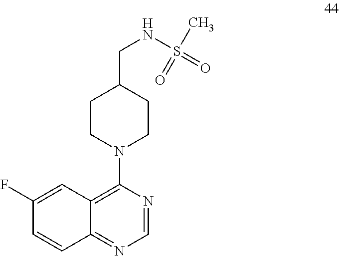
C1=NC(N2CCC(CNS(=O)(C)=O)CC2)=C2C(=N1)C=CC(F)=C2
